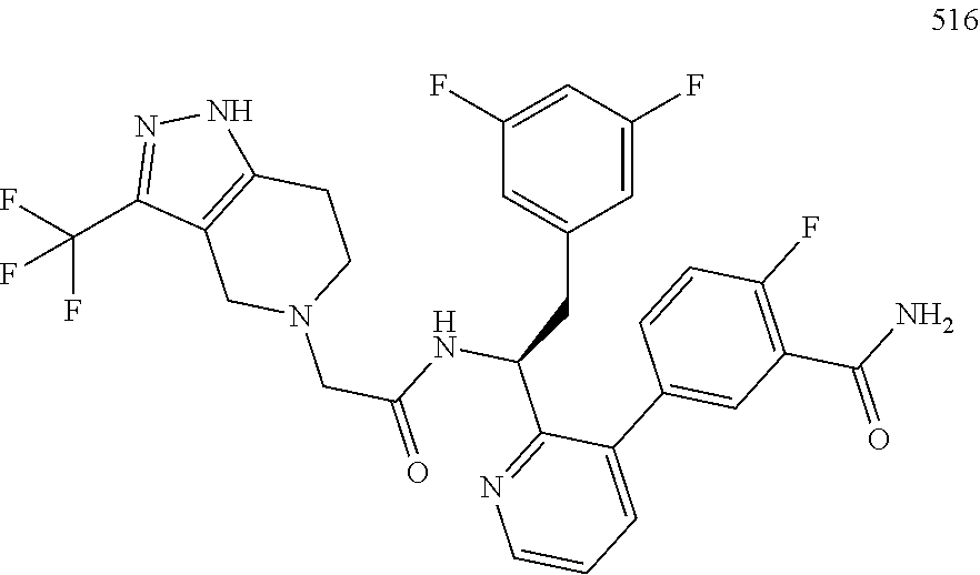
N1(CC(=O)NC(CC2=CC(F)=CC(F)=C2)C2=NC=CC=C2C2=CC(C(N)=O)=C(F)C=C2)CCC2=C(C1)C(C(F)(F)F)=NN2
